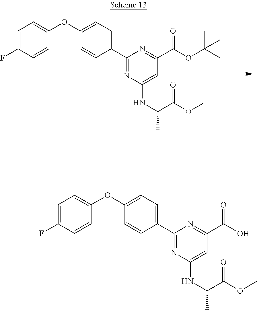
C1(C2=NC(NC(C)C(OC)=O)=CC(C(OC(C)(C)C)=O)=N2)=CC=C(OC2=CC=C(F)C=C2)C=C1.C1(C2=NC(NC(C)C(OC)=O)=CC(C(O)=O)=N2)=CC=C(OC2=CC=C(F)C=C2)C=C1
